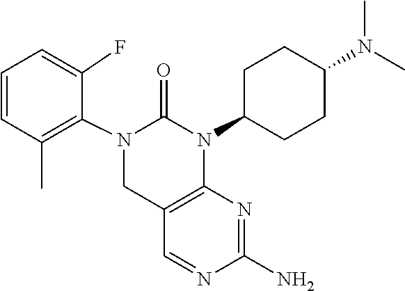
N1=CC2=C(N=C1N)N(C1CCC(N(C)C)CC1)C(=O)N(C1=C(C)C=CC=C1F)C2
